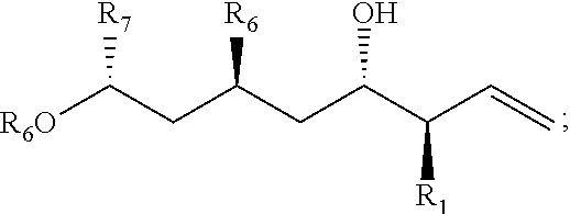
[R6O]C(CC(CC(O)C(C=C)[R1])[R6])[R7]
